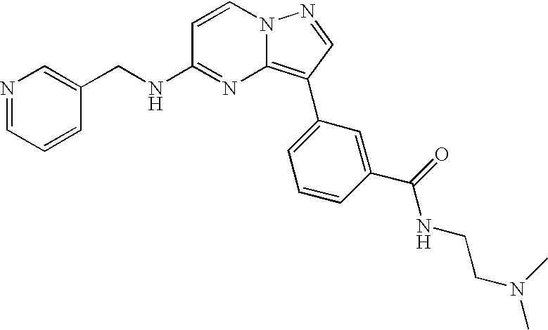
C(NC1=NC2=C(C3=CC=CC(C(NCCN(C)C)=O)=C3)C=NN2C=C1)C1=CN=CC=C1
